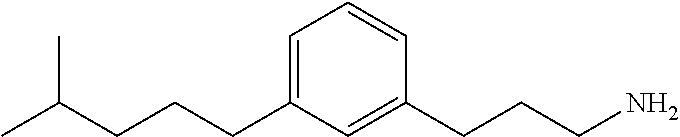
C(CCC1=CC=CC(CCCN)=C1)C(C)C
